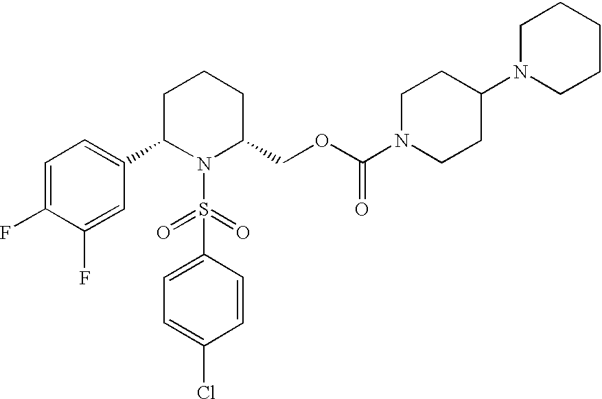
C1=C(F)C(F)=CC(C2N(S(C3=CC=C(Cl)C=C3)(=O)=O)C(COC(N3CCC(N4CCCCC4)CC3)=O)CCC2)=C1
